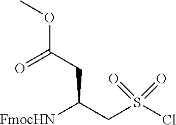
[FmocHN]C(CS(Cl)(=O)=O)CC(OC)=O
